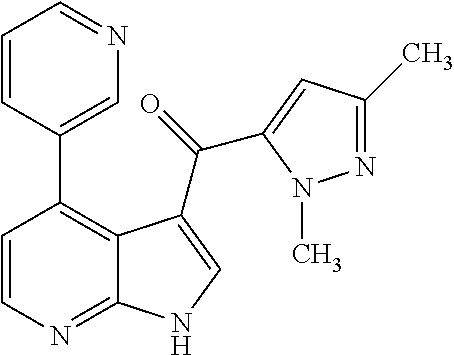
C1=CN=C2C(=C1C1=CN=CC=C1)C(C(=O)C1=CC(C)=NN1C)=CN2
